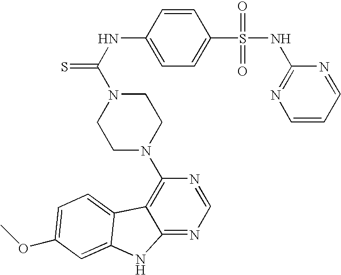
C1=C(S(=O)(=O)NC2=NC=CC=N2)C=CC(NC(=S)N2CCN(C3=C4C(=NC=N3)NC3=CC(OC)=CC=C43)CC2)=C1
